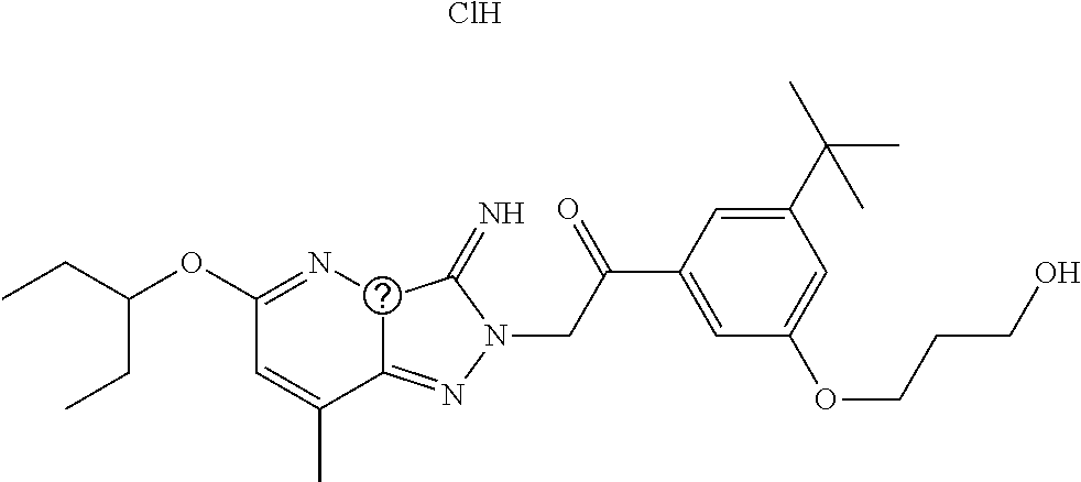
C12=NN(CC(C3=CC(OCCCO)=CC(C(C)(C)C)=C3)=O)C(=N)C1N=C(OC(CC)CC)C=C2C.Cl
